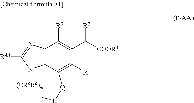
C12=C(C([Q][L]C)=C([R1])C(C([COOR4])[R2])=C1[R3])N([(CRbRc)m])C([R4A])=[A3]2
